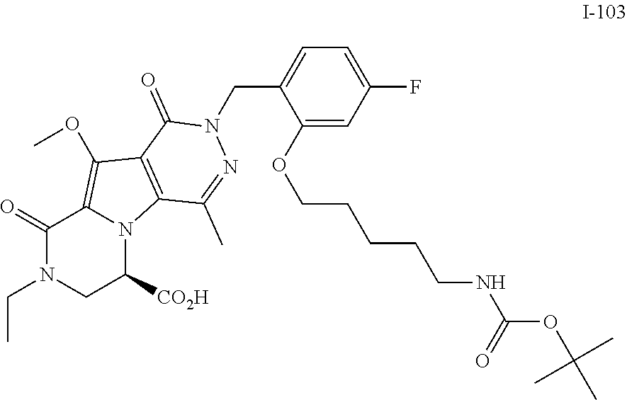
C1(OCCCCCNC(=O)OC(C)(C)C)=CC(F)=CC=C1CN1N=C(C)C2=C(C(OC)=C3C(=O)N(CC)CC([CO2H])N32)C1=O
